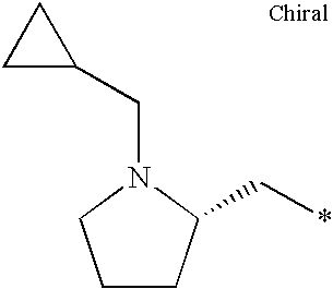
C1CC(C*)N(CC2CC2)C1
